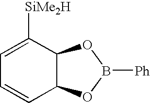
C12C(C([SiMe2H])=CC=C1)OB([Ph])O2
